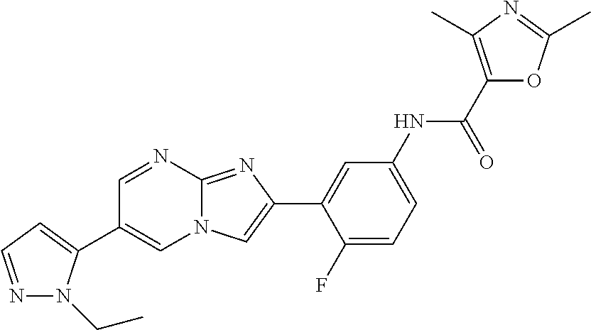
C1=NC2=NC(C3=CC(NC(C4=C(C)N=C(C)O4)=O)=CC=C3F)=CN2C=C1C1=CC=NN1CC
